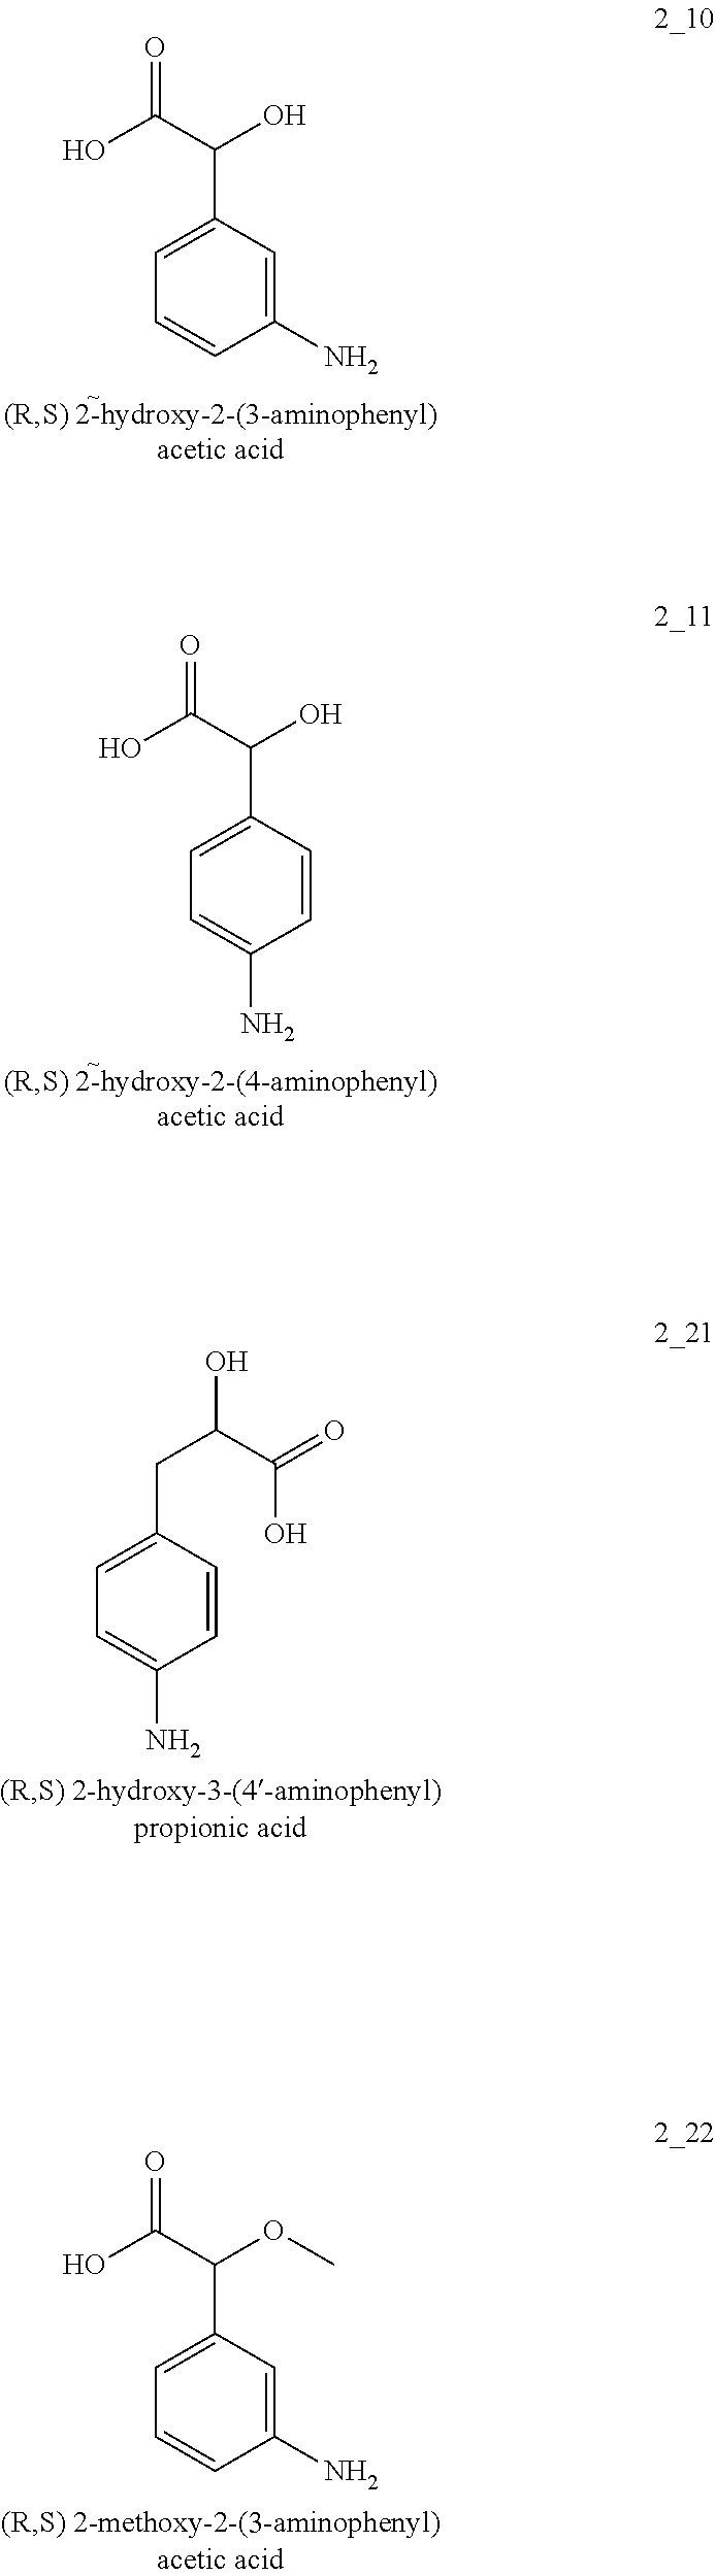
C1=C(C(O)C(O)=O)C=C(N)C=C1.C1=C(C(O)C(O)=O)C=CC(N)=C1.C1=C(CC(C(=O)O)O)C=CC(N)=C1.C1=C(C(OC)C(O)=O)C=C(N)C=C1
